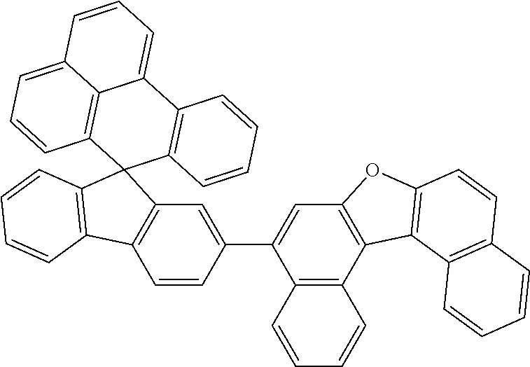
C1=CC2=C(C=C1C1=CC3=C(C4=C1C=CC=C4)C1=C(O3)C=CC3=C1C=CC=C3)C1(C3=C2C=CC=C3)C2=C(C3=CC=CC4=CC=CC1=C34)C=CC=C2
